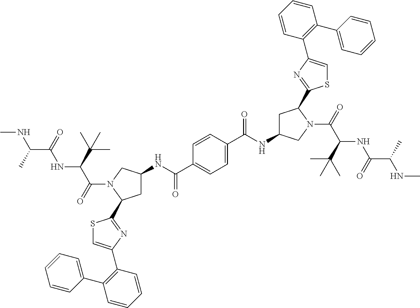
C1C(NC(C2=CC=C(C(NC3CC(C4=NC(C5=C(C6=CC=CC=C6)C=CC=C5)=CS4)N(C(=O)C(C(C)(C)C)NC(C(C)NC)=O)C3)=O)C=C2)=O)CN(C(=O)C(C(C)(C)C)NC(C(C)NC)=O)C1C1=NC(C2=C(C3=CC=CC=C3)C=CC=C2)=CS1
